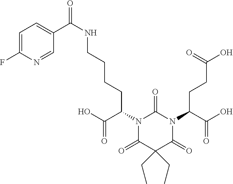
N1(C(C(=O)O)CCCCNC(=O)C2=CC=C(F)N=C2)C(=O)C(CC)(CC)C(=O)N(C(CCC(=O)O)C(=O)O)C1=O
